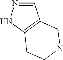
C1=NNC2=C1CNCC2
